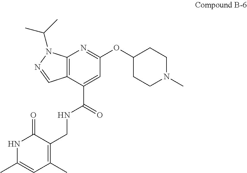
N1C(C)=CC(C)=C(CNC(C2=CC(OC3CCN(C)CC3)=NC3=C2C=NN3C(C)C)=O)C1=O
